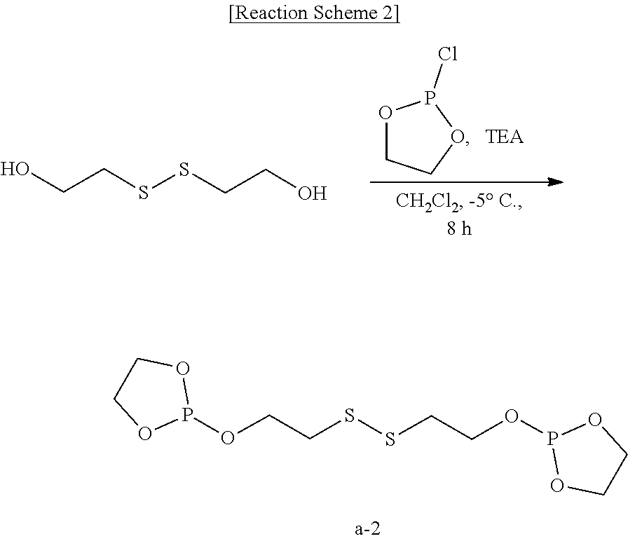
C1COP(OCCSSCCOP2OCCO2)O1.P1(Cl)OCCO1.C(CO)SSCCO.[TEA]
